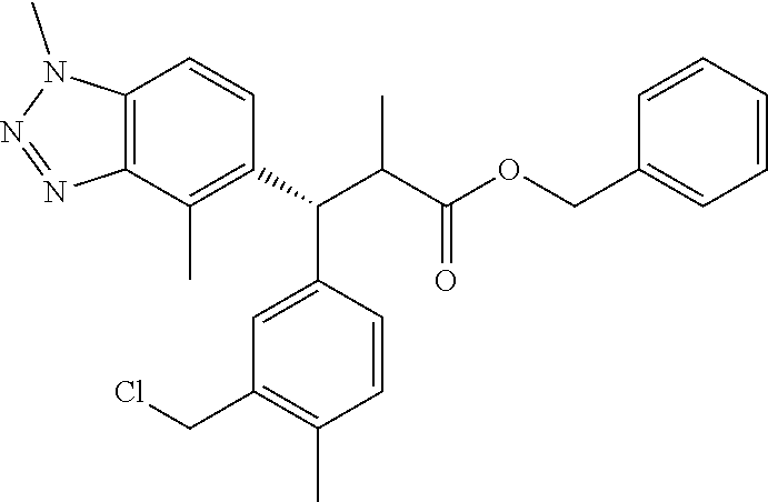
C1=C(C(C(C(=O)OCC2=CC=CC=C2)C)C2=C(C)C3=C(C=C2)N(C)N=N3)C=CC(C)=C1CCl
